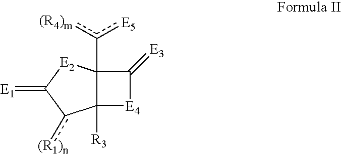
C12(c([(R4)m])[E5])C([R3])([E4]C1=[E3])c([(R1)n])C(=[E1])[E2]2
